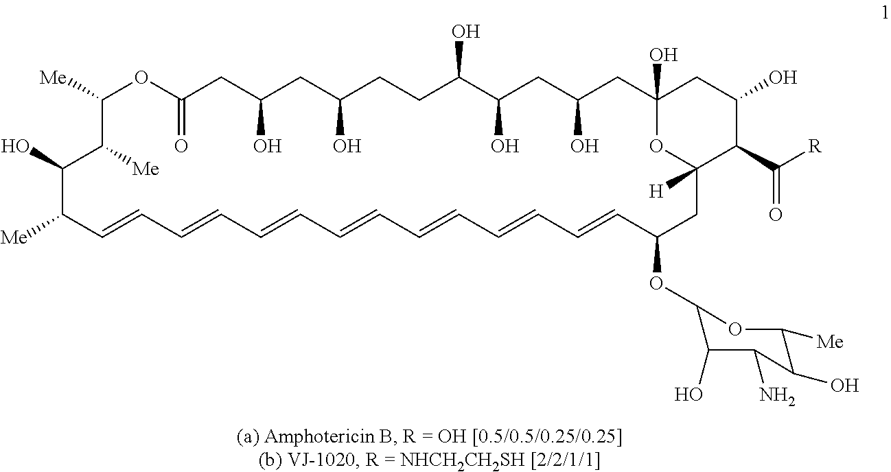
C1([Me])OC(=O)CC(O)CC(O)CCC(O)C(O)CC(O)CC2(O)CC(O)C(C([R])=O)C([H])(O2)CC(OC2C(O)C(N)C(O)C([Me])O2)C=CC=CC=CC=CC=CC=CC=CC([Me])C(O)C1[Me]
